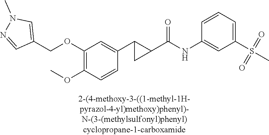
C1(OCC2=CN(C)N=C2)=C(OC)C=CC(C2C(C(NC3=CC(S(C)(=O)=O)=CC=C3)=O)C2)=C1
